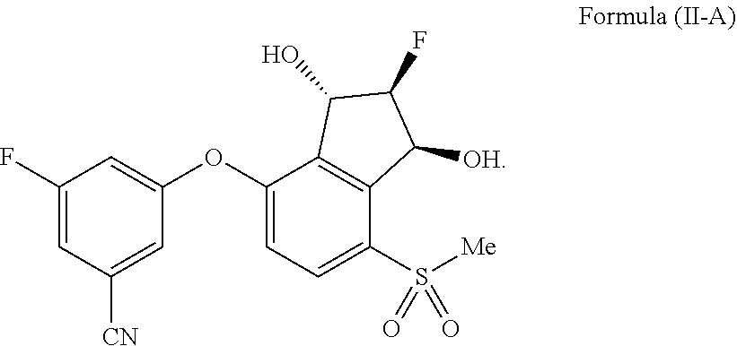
C1(OC2=CC(F)=CC([CN])=C2)=CC=C(S([Me])(=O)=O)C2=C1C(O)C(F)C2[OH]
